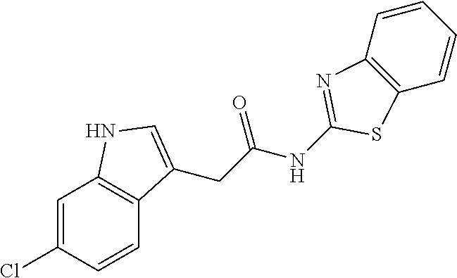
C1=C(Cl)C=CC2=C1NC=C2CC(NC1=NC2=C(S1)C=CC=C2)=O
